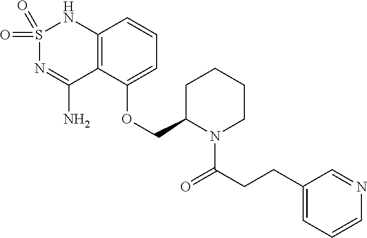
C12=C(C(OCC3N(C(CCC4=CC=CN=C4)=O)CCCC3)=CC=C1)C(N)=NS(=O)(=O)N2
